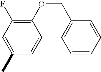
CC1=CC(F)=C(OCC2=CC=CC=C2)C=C1
